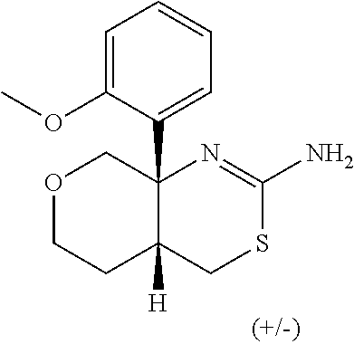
C1=C(OC)C(C23COCCC2([H])CSC(N)=N3)=CC=C1
